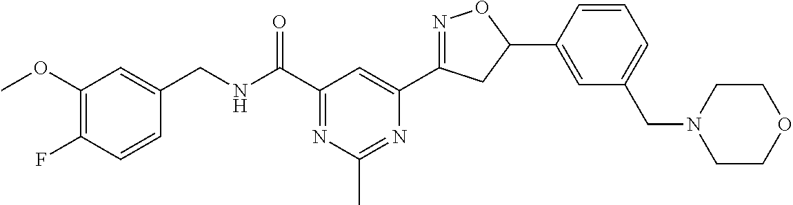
C1(OC)=C(F)C=CC(CNC(C2=NC(C)=NC(C3=NOC(C4=CC(CN5CCOCC5)=CC=C4)C3)=C2)=O)=C1
